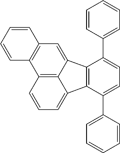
C1=C(C2=CC=CC=C2)C2=C(C(C3=CC=CC=C3)=C1)C1=CC=CC3=C1C2=CC1=C3C=CC=C1
